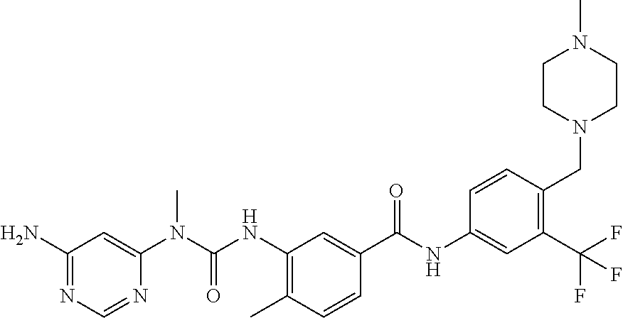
C1(N)=NC=NC(N(C(NC2=C(C)C=CC(C(NC3=CC(C(F)(F)F)=C(CN4CCN(C)CC4)C=C3)=O)=C2)=O)C)=C1
